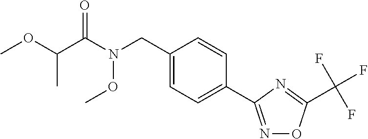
C1(CN(C(C(OC)C)=O)OC)=CC=C(C2=NOC(C(F)(F)F)=N2)C=C1
